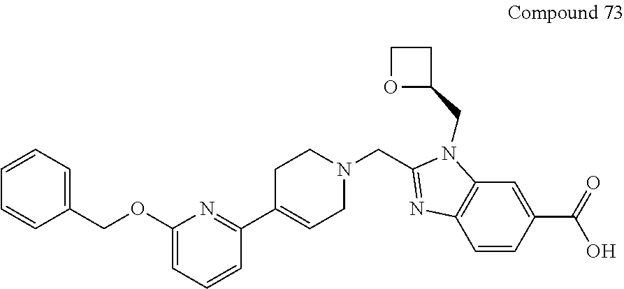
C1=CC=C(COC2=CC=CC(C3=CCN(CC4=NC5=C(N4CC4CCO4)C=C(C(=O)O)C=C5)CC3)=N2)C=C1
